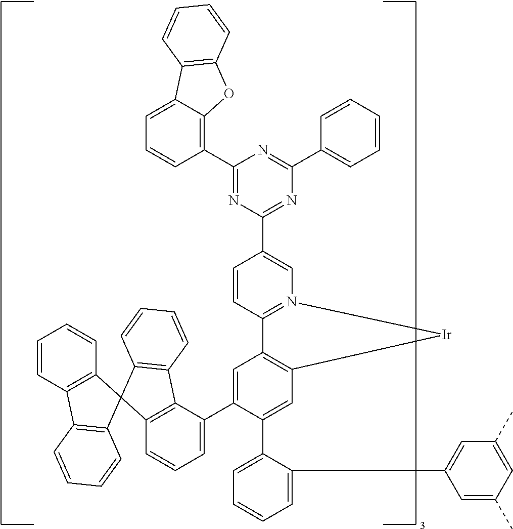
C1(C2=CC3=C(C=C2C2=CC=CC=C2C2=CC(C)=CC(C)=C2)[Ir]N2=C3C=CC(C3=NC(C4=CC=CC=C4)=NC(C4=C5C(=CC=C4)C4=C(O5)C=CC=C4)=N3)=C2)=CC=CC2=C1C1=C(C=CC=C1)C21C2=C(C=CC=C2)C2=C1C=CC=C2
